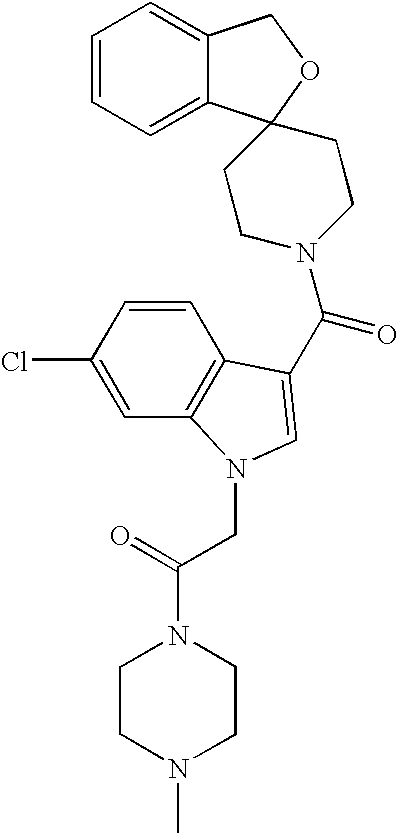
C1=CC=C2C(=C1)COC21CCN(C(=O)C2=CN(CC(N3CCN(C)CC3)=O)C3=C2C=CC(Cl)=C3)CC1
